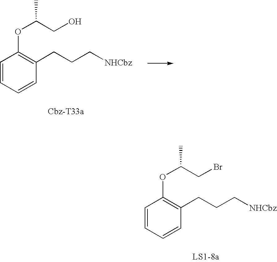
C1=CC=CC(CCC[NHCbz])=C1OC(CO)C.C1=CC=CC(CCC[NHCbz])=C1OC(CBr)C
